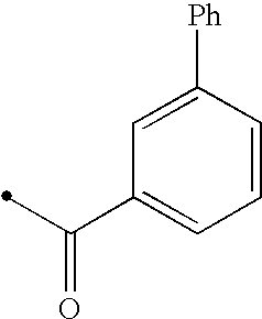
C1=C([Ph])C=CC=C1C(=O)C
